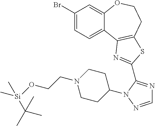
C1(Br)=CC=C2C(=C1)OCCC1=C2N=C(C2=NC=NN2C2CCN(CCO[Si](C(C)(C)C)(C)C)CC2)S1
